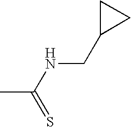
CC(NCC1CC1)=S
